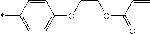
C1=CC(*)=CC=C1OCCOC(=O)C=C
